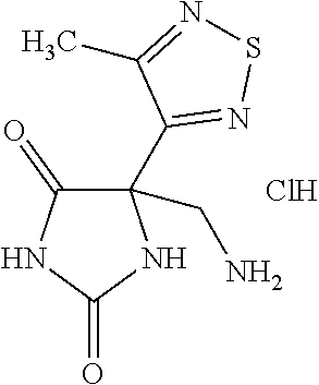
C1(C2=NSN=C2C)(CN)C(=O)NC(=O)N1.Cl
